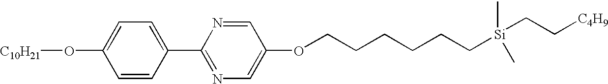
C1(O[C10H21])=CC=C(C2=NC=C(OCCCCCC[Si](CC[C4H9])(C)C)C=N2)C=C1
